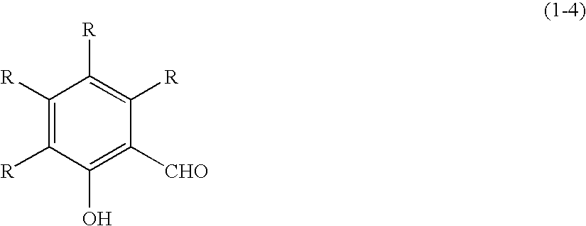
C1([R])=C([R])C(O)=C([CHO])C([R])=C1[R]
